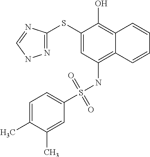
N1=C(SC2=CC(NS(C3=CC=C(C)C(C)=C3)(=O)=O)=C3C(=C2O)C=CC=C3)N=CN1
